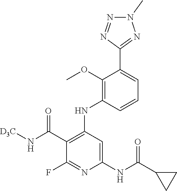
C1=CC(NC2=C(C(N[D3C])=O)C(F)=NC(NC(C3CC3)=O)=C2)=C(OC)C(C2=NN(C)N=N2)=C1
